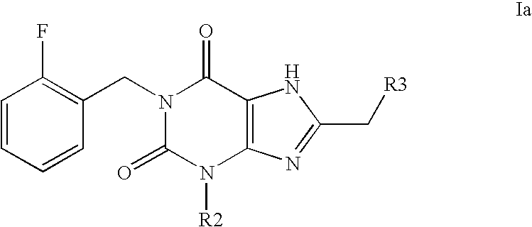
C1=CC=CC(CN2C(=O)N([R2])C3=C(C2=O)NC(C[R3])=N3)=C1F
